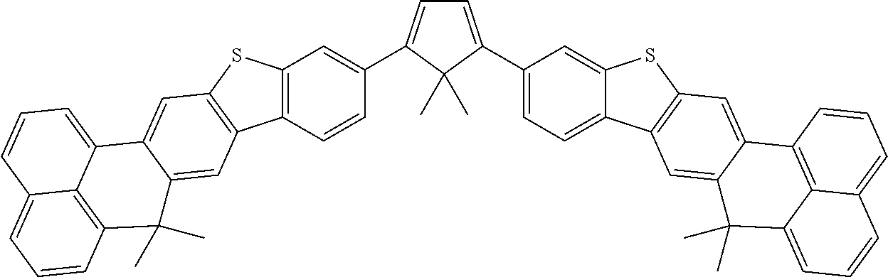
C12=C(C=CC(C3=CC=C(C4=CC=C5C(=C4)SC4=C5C=C5C(=C4)C4=C6C(=CC=C4)C=CC=C6C5(C)C)C3(C)C)=C1)C1=C(S2)C=C2C(=C1)C(C)(C)C1=C3C2=CC=CC3=CC=C1
